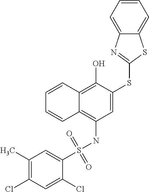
C1(S(NC2=C3C(=C(O)C(SC4=NC5=CC=CC=C5S4)=C2)C=CC=C3)(=O)=O)=CC(C)=C(Cl)C=C1Cl
